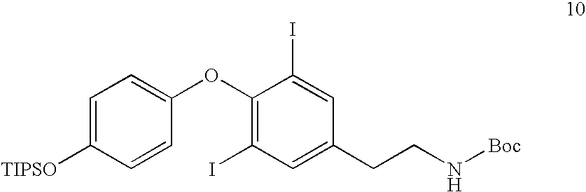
C1=C([TIPSO])C=CC(OC2=C(I)C=C(CCN[Boc])C=C2I)=C1
